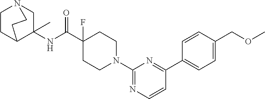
C1(NC(C2(F)CCN(C3=NC=CC(C4=CC=C(COC)C=C4)=N3)CC2)=O)(C)CN2CCC1CC2
